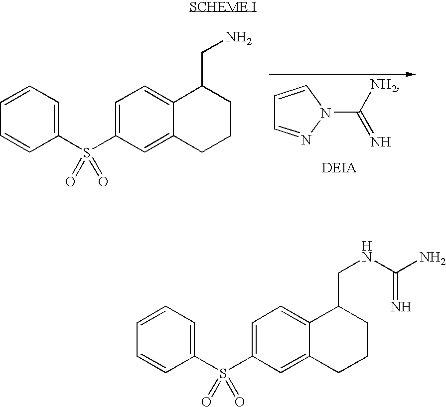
C1=CC=C(S(C2=CC=C3C(=C2)CCCC3CN)(=O)=O)C=C1.C1=CN(C([NH2])=N)N=C1.C1=CC=C(S(C2=CC=C3C(=C2)CCCC3CNC(=N)N)(=O)=O)C=C1
